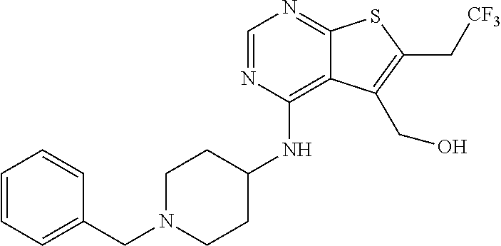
C1=NC(NC2CCN(CC3=CC=CC=C3)CC2)=C2C(=N1)SC(C[CF3])=C2CO
